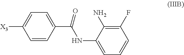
C1(C(=O)NC2=CC=CC(F)=C2N)=CC=C([X3])C=C1
